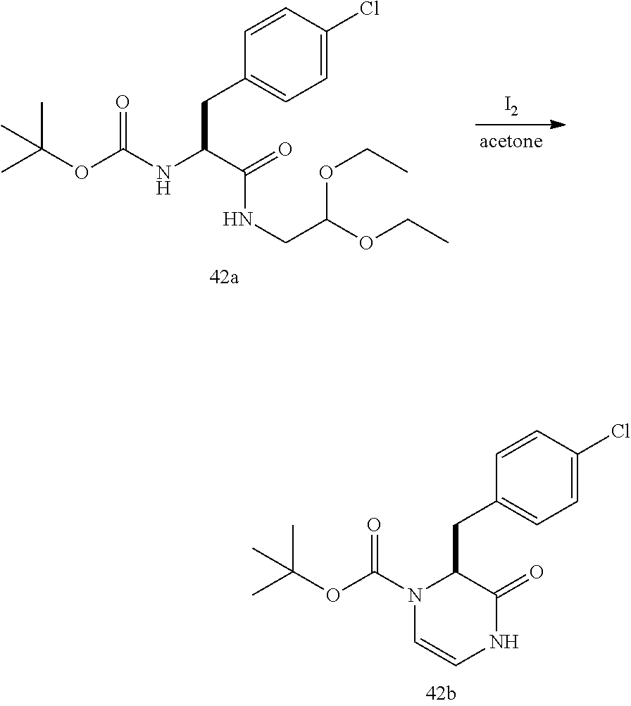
CC(OC(N1C(CC2=CC=C(Cl)C=C2)C(=O)NC=C1)=O)(C)C.CC(OC(NC(C(=O)NCC(OCC)OCC)CC1=CC=C(Cl)C=C1)=O)(C)C.[I2]
